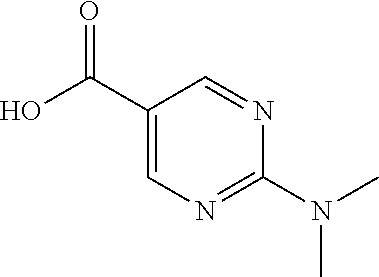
CN(C)C1=NC=C(C(O)=O)C=N1
